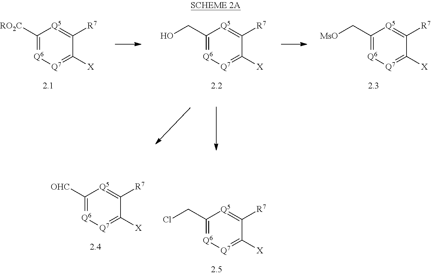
C1([RO2C])=[Q6][Q7]=C([X])C([R7])=[Q5]1.C1(CO)=[Q6][Q7]=C([X])C([R7])=[Q5]1.C1(C[MsO])=[Q6][Q7]=C([X])C([R7])=[Q5]1.C1(CCl)=[Q6][Q7]=C([X])C([R7])=[Q5]1.C1([OHC])=[Q6][Q7]=C([X])C([R7])=[Q5]1
